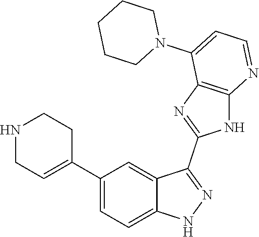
C1(C2=CC=C3C(=C2)C(C2=NC4=C(N2)N=CC=C4N2CCCCC2)=NN3)=CCNCC1
